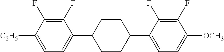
C1(F)=C(F)C([C2H5])=CC=C1C1CCC(C2=CC=C([OCH3])C(F)=C2F)CC1
